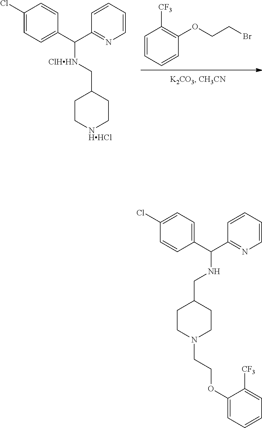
C1=CC=CC(OCCBr)=C1[CF3].[NHHCl]1CCC(C[ClHHN]C(C2=CC=C(Cl)C=C2)C2=NC=CC=C2)CC1.C1=C(OCCN2CCC(CNC(C3=CC=C(Cl)C=C3)C3=NC=CC=C3)CC2)C([CF3])=CC=C1
